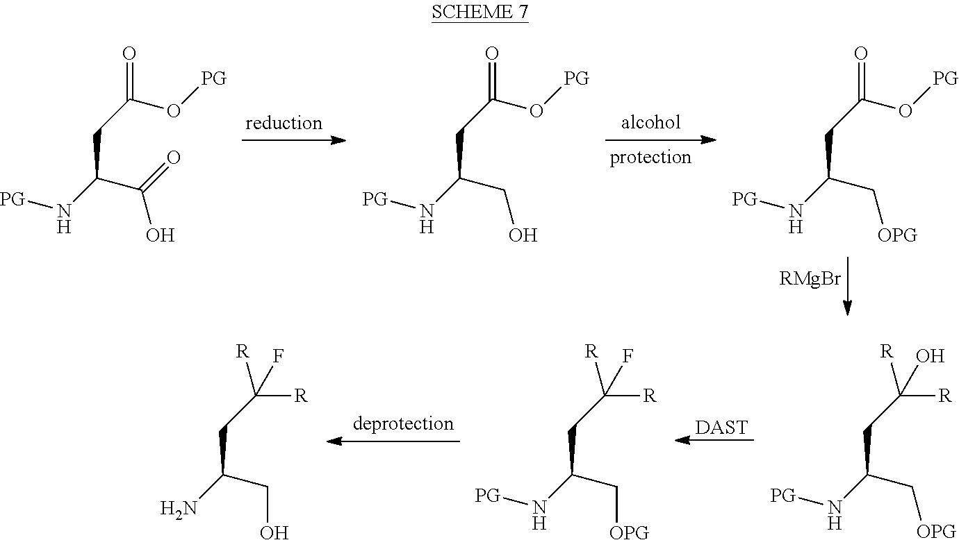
[RMgBr].[PG]NC(C(=O)O)CC(O[PG])=O.[PG]NC(CO)CC(O[PG])=O.[PG]NC(C[OPG])CC(O[PG])=O.[DAST].[PG]NC(C[OPG])CC([R])([R])O.[PG]NC(C[OPG])CC([R])([R])F.NC(CO)CC([R])([R])F
